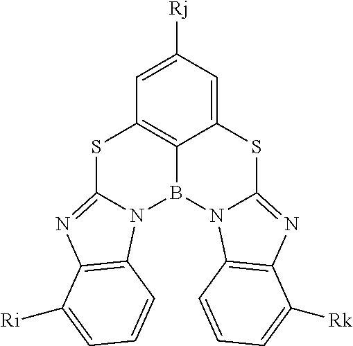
C12=CC([Rj])=CC3=C1B(N1C(=NC4=C1C=CC=C4[Rk])S2)N1C(=NC2=C1C=CC=C2[Ri])S3
